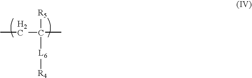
CCC(C)([R5])[L6][R4]
